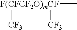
[F(CFCF2O)mCF](C)([CF3])[CF3]
